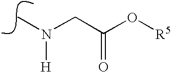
N(C)(CC(O[R5])=O)[H]
